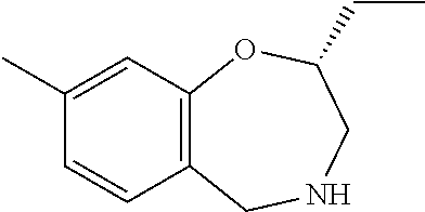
C12=C(C=C(C)C=C1)OC(CC)CNC2
